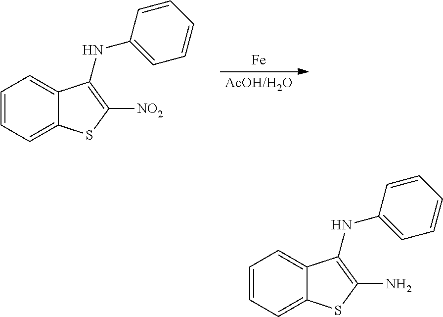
C1=CC=C2C(=C1)C(NC1=CC=CC=C1)=C(N)S2.C1=CC=C2C(=C1)C(NC1=CC=CC=C1)=C([NO2])S2.[Fe]
